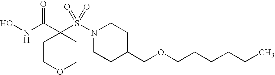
ONC(C1(S(N2CCC(COCCCCCC)CC2)(=O)=O)CCOCC1)=O
